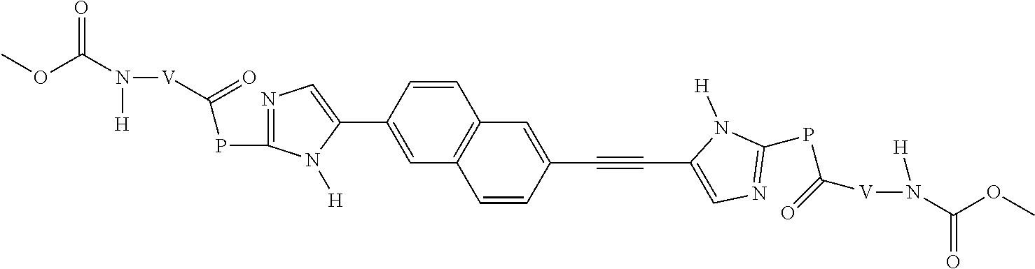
C1=CC(C2=CN=C(PC([V]N(C(OC)=O)[H])=O)N2[H])=CC2=C1C=C(C#CC1=CN=C(PC([V]N([H])C(OC)=O)=O)N1[H])C=C2
